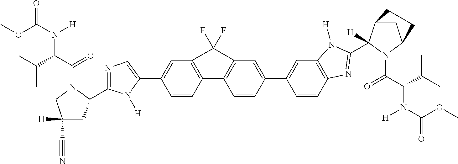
C1=CC2=C(C=C1C1=CN=C(C3CC(C#N)([H])CN3C(C(C(C)C)N(C(OC)=O)[H])=O)N1[H])C(F)(F)C1=C2C=CC(C2=CC3=C(C=C2)N=C(C2([H])C4CC(N2C(C(C(C)C)N(C(=O)OC)[H])=O)CC4)N3[H])=C1
